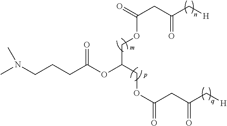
C(COC(CC(C[H])=O)=O)(COC(CC(C[H])=O)=O)OC(CCCN(C)C)=O
